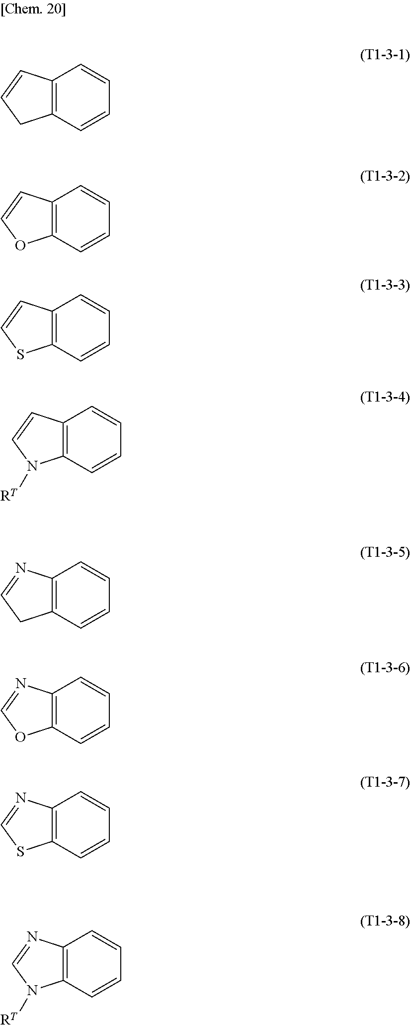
C12=C(C=CC=C1)CC=C2.C12=C(C=CC=C1)OC=C2.C12=C(C=CC=C1)SC=C2.C12=C(C=CC=C1)N([RT])C=C2.C12=C(C=CC=C1)CC=N2.C12=C(C=CC=C1)OC=N2.C12=C(C=CC=C1)SC=N2.C12=C(C=CC=C1)N([RT])C=N2
